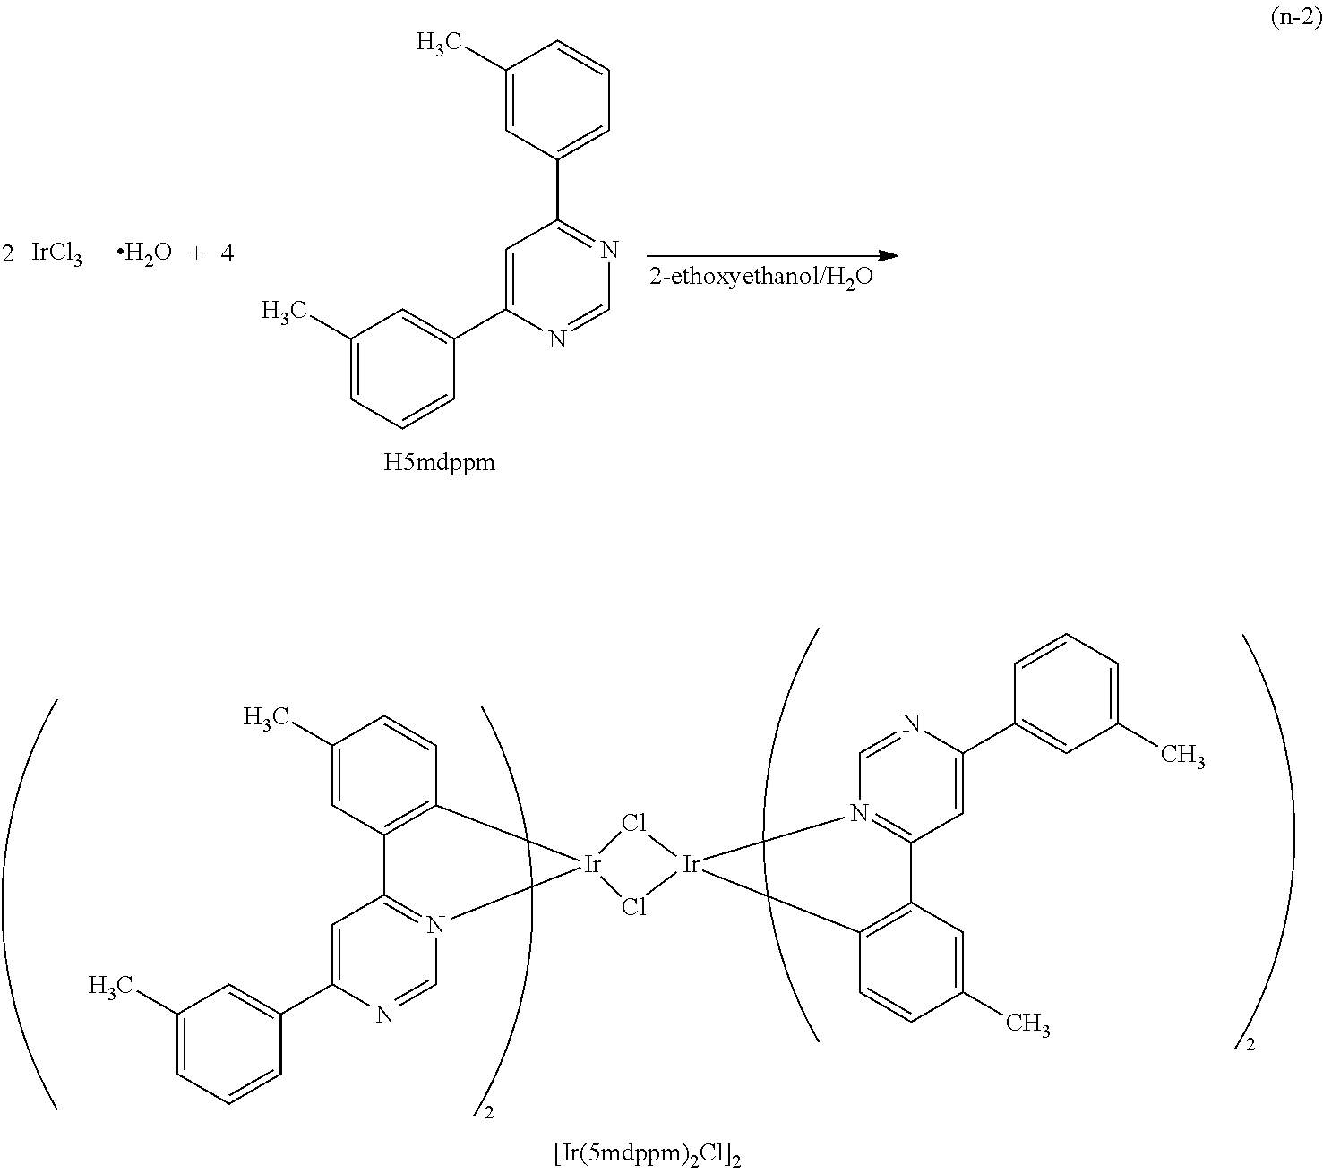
C1(C)=CC2=C(C=C1)[Ir]1(N3=C2C=C(C2=CC(C)=CC=C2)N=C3)Cl[Ir]2(Cl1)C1=C(C=C(C)C=C1)C1=N2C=NC(C2=CC(C)=CC=C2)=C1.[IrCl3].C1(C)=CC(C2=NC=NC(C3=CC(C)=CC=C3)=C2)=CC=C1
